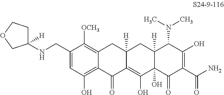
C1=C(CNC2([H])CCOC2)C([OCH3])=C2C(=C1O)C(=O)C1=C(O)C3(O)C([H])(CC1([H])C2)C(N(C)C)C(O)=C(C(N)=O)C3=O
